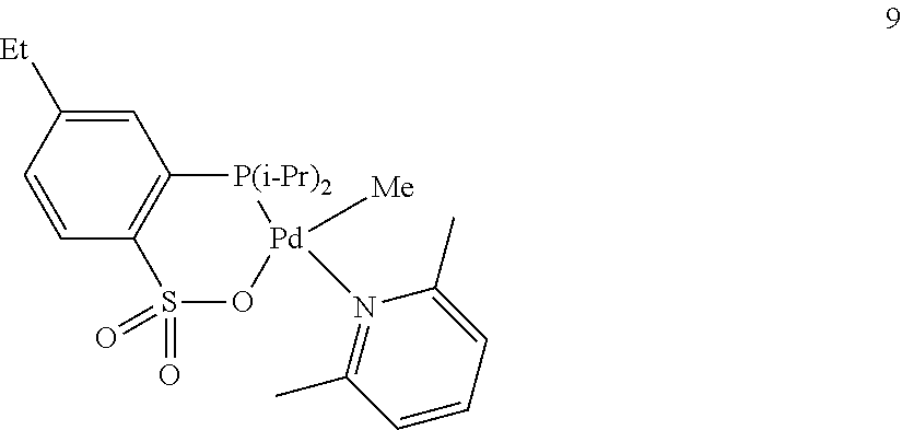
C1=C([Et])C=CC2=C1[P(i-Pr)2][Pd]([Me])(N1=C(C)C=CC=C1C)OS2(=O)=O
